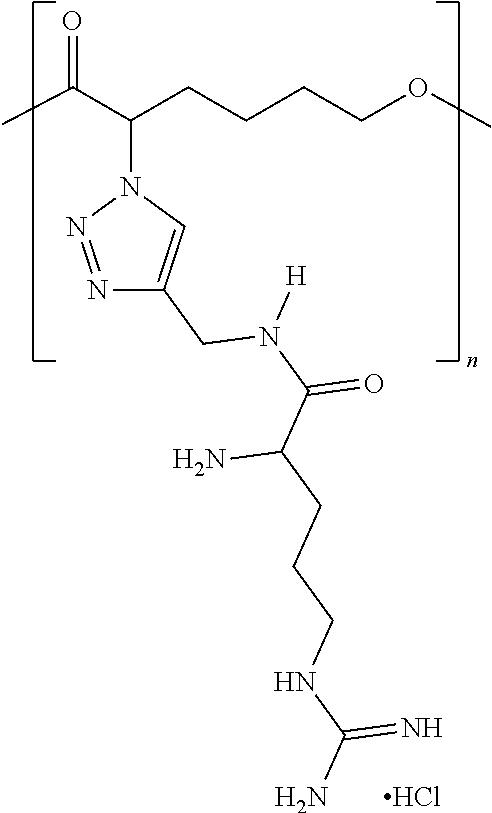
CC(C(CCCCOC)N1N=NC(CN(C(C(CCCNC(N)=N)N)=O)[H])=C1)=O.Cl
